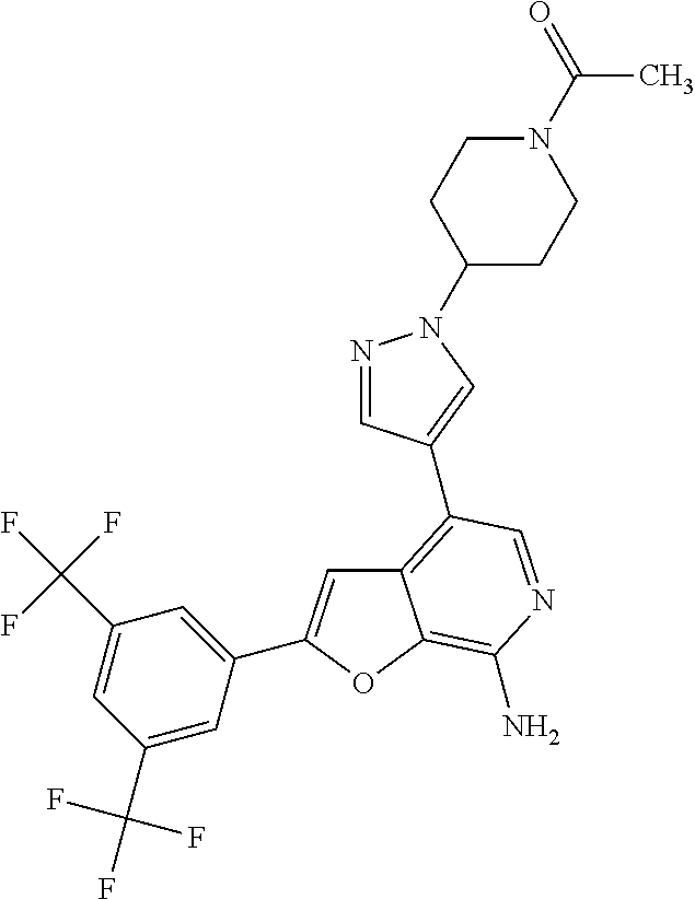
C12=C(C3=CN(C4CCN(C(C)=O)CC4)N=C3)C=NC(N)=C1OC(C1=CC(C(F)(F)F)=CC(C(F)(F)F)=C1)=C2
